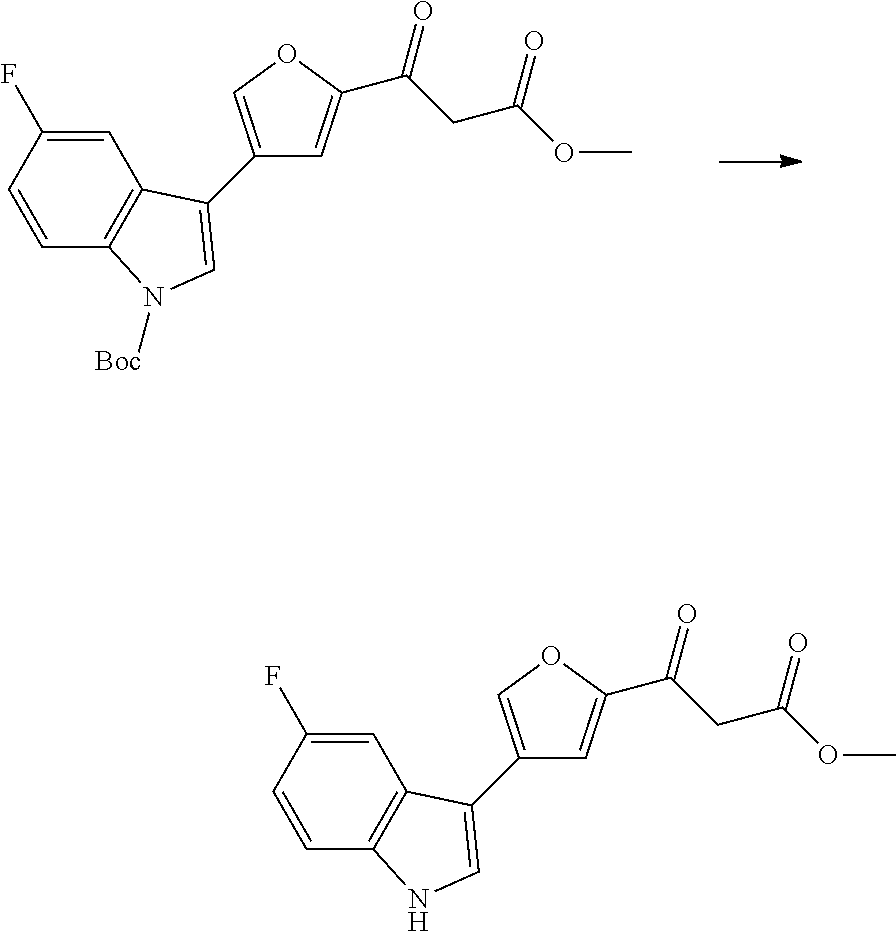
C1=C(F)C=CC2=C1C(C1=COC(C(CC(OC)=O)=O)=C1)=CN2[Boc].C1=C(F)C=CC2=C1C(C1=COC(C(CC(OC)=O)=O)=C1)=CN2
